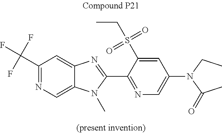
C1(C(F)(F)F)=NC=C2C(=C1)N=C(C1=NC=C(N(CC)C(C)=O)C=C1S(CC)(=O)=O)N2C
